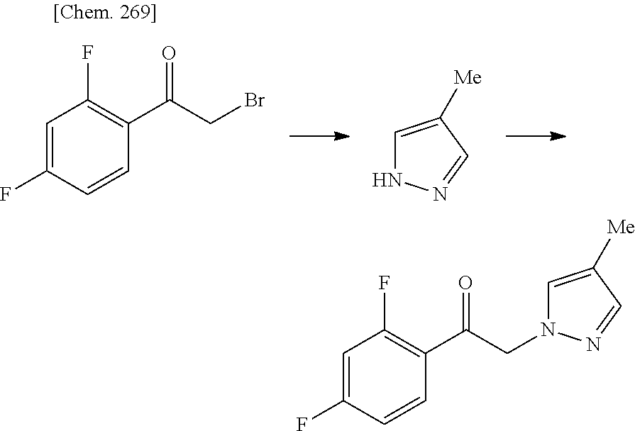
C1=C(F)C=CC(C(CBr)=O)=C1F.C1=C([Me])C=NN1.C1=C(F)C=CC(C(CN2C=C([Me])C=N2)=O)=C1F
